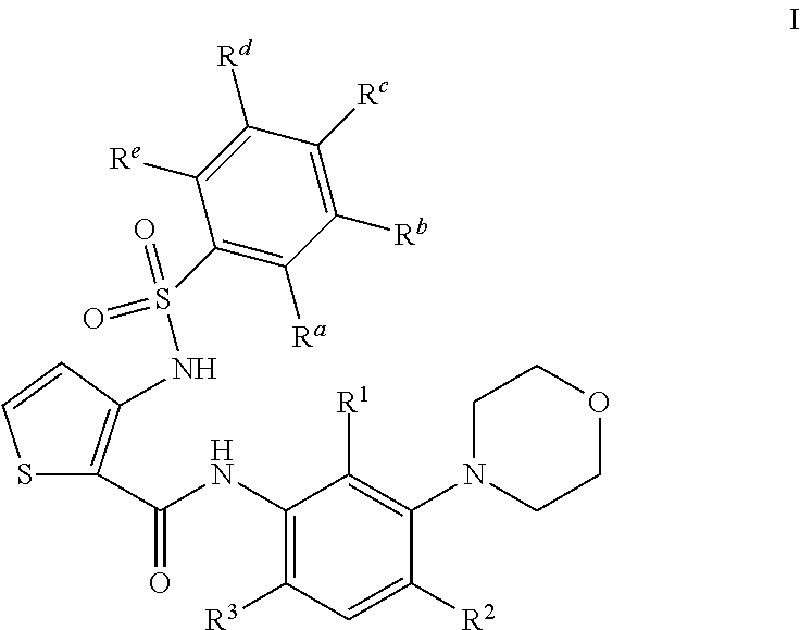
S1C(C(NC2=C([R3])C=C([R2])C(N3CCOCC3)=C2[R1])=O)=C(NS(=O)(=O)C2=C([Ra])C([Rb])=C([Rc])C([Rd])=C2[Re])C=C1
